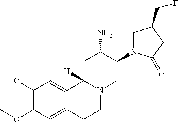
C1(OC)=C(OC)C=C2C(=C1)C1([H])N(CC2)CC(N2CC(CF)CC2=O)C(N)C1
